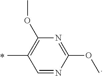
C1=NC(OC)=NC(OC)=C1C
